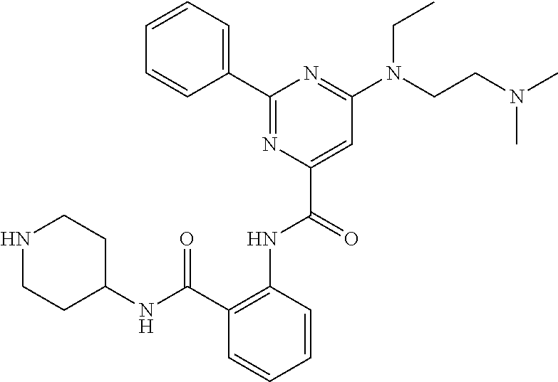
C1=CC=CC(C2=NC(C(=O)NC3=C(C(NC4CCNCC4)=O)C=CC=C3)=CC(N(CCN(C)C)CC)=N2)=C1
